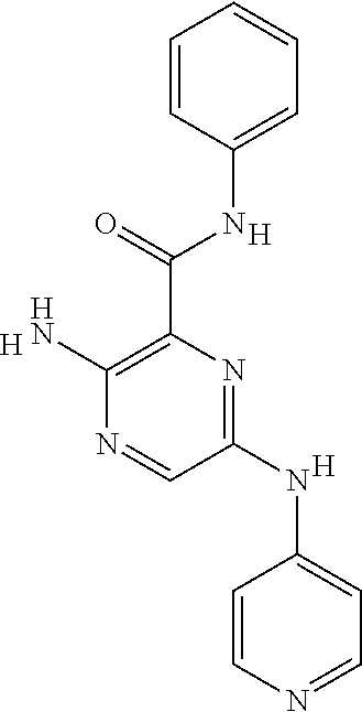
[H].N1=C(NC2=CC=NC=C2)C=NC(N)=C1C(=O)NC1=CC=CC=C1.[H].[H]
